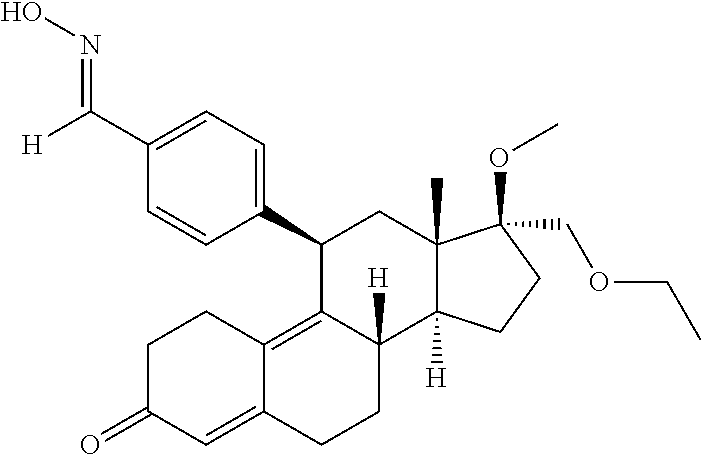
[H]C(C1=CC=C(C2C3=C4C(=CC(=O)CC4)CCC3([H])C3([H])C(C)(C2)C(OC)(COCC)CC3)C=C1)=NO
